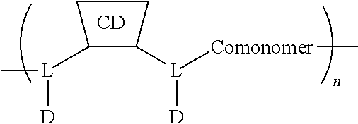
[CD].C[L](C1C([L]([D])[Comonomer]C)CC1)[D]
